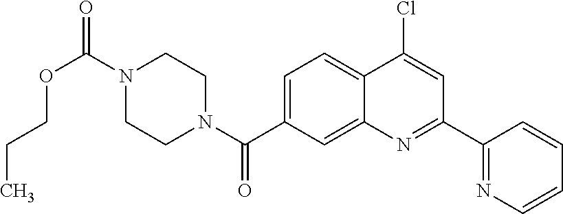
N1(C(OCCC)=O)CCN(C(=O)C2=CC=C3C(=C2)N=C(C2=NC=CC=C2)C=C3Cl)CC1
